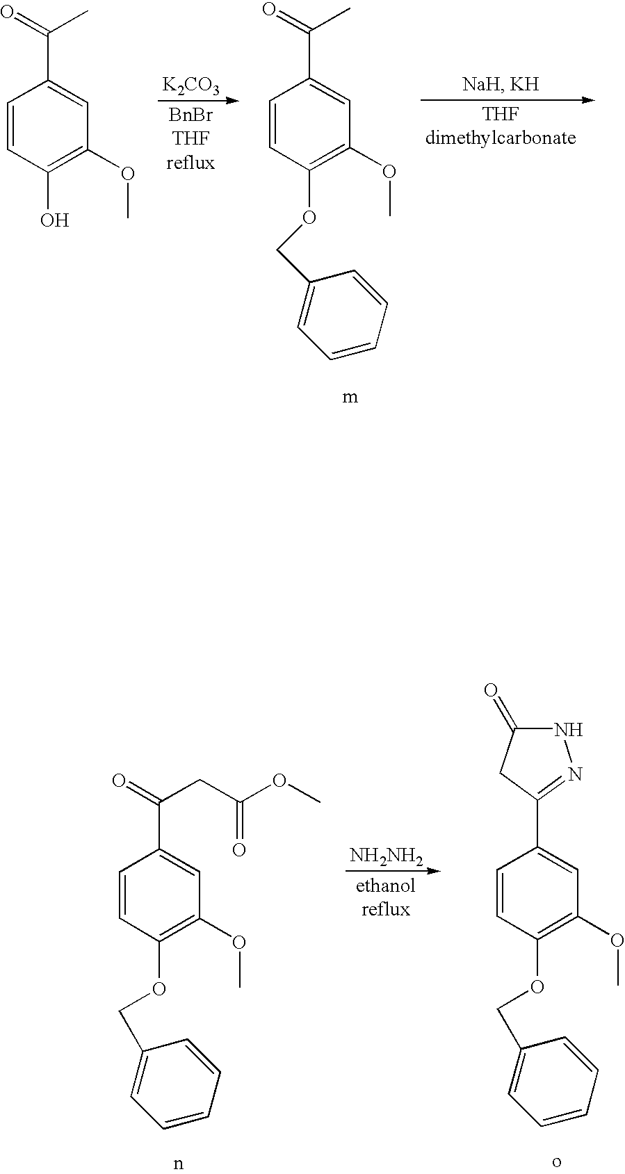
C1=CC(O)=C(OC)C=C1C(=O)C.[K2CO3].C1=CC(OCC2=CC=CC=C2)=C(OC)C=C1C(=O)C.C1=CC(OCC2=CC=CC=C2)=C(OC)C=C1C(CC(=O)OC)=O.[NH2NH2].C1=CC(OCC2=CC=CC=C2)=C(OC)C=C1C1=NNC(=O)C1
